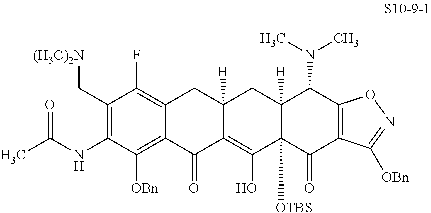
O=C(NC1=C(C[(H3C)2N])C(F)=C2C(=C1[OBn])C(=O)C1=C(O)C3([OTBS])C([H])(CC1([H])C2)C(N(C)C)C1=C(C3=O)C([OBn])=NO1)C
